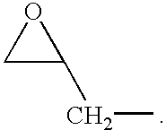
C1C(CC)O1
